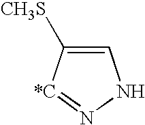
C1=C([CH3S])[*C]=NN1
